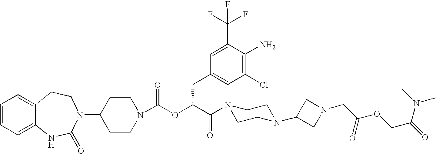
C1(N2C(=O)NC3=CC=CC=C3CC2)CCN(C(OC(C(=O)N2CCN(C3CN(CC(OCC(=O)N(C)C)=O)C3)CC2)CC2=CC(Cl)=C(N)C(C(F)(F)F)=C2)=O)CC1
